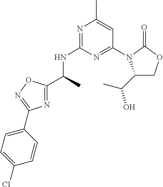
N1=C(NC(C)C2=NC(C3=CC=C(Cl)C=C3)=NO2)N=C(N2C(C(C)O)COC2=O)C=C1C
